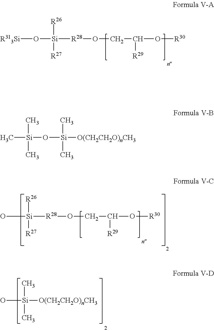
[R313Si]O[Si]([R28]OCC(O[R30])[R29])([R26])[R27].O[Si]([R28]OCC(O[R30])[R29])([R26])[R27].O[Si]([O(CH2CH2O)nCH3])(C)C.C[Si](C)(O[Si]([O(CH2CH2O)nCH3])(C)C)C
